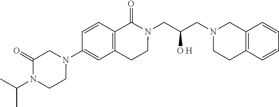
C12=C(C=CC=C1)CCN(CC(CN1C(=O)C3=C(CC1)C=C(N1CC(=O)N(C(C)C)CC1)C=C3)[O H])C2
